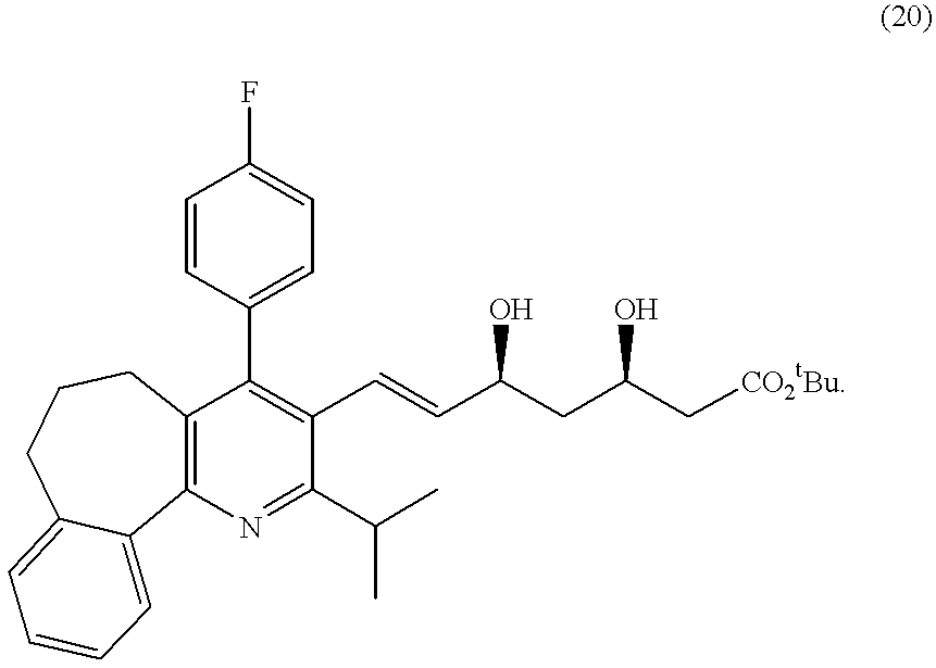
C1=CC(C2=C(C=CC(CC(C[CO2tBu])O)O)C(C(C)C)=NC3=C2CCCC2=CC=CC=C32)=CC=C1F
